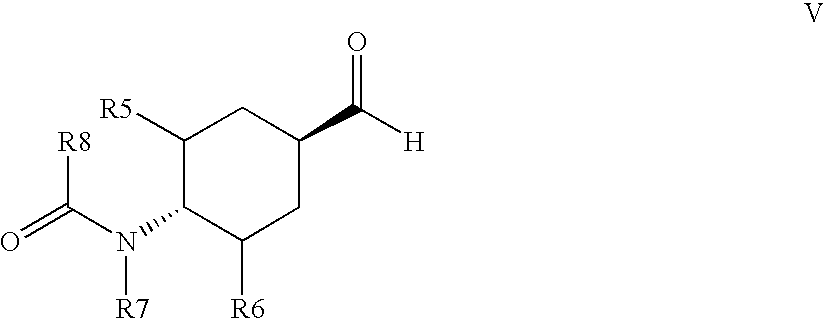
[R8]C(N([R7])C1C([R5])CC(C([H])=O)CC1[R6])=O
